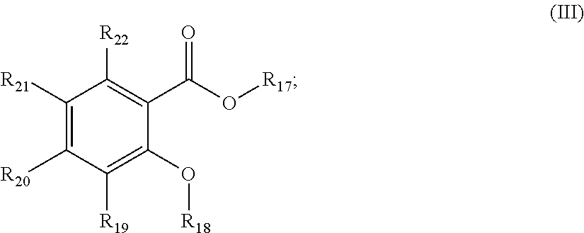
C1([R21])=C([R20])C([R19])=C(O[R18])C(C(O[R17])=O)=C1[R22]
